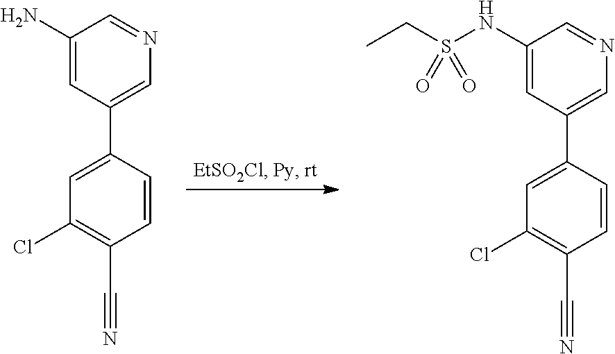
C1=C(C2=CN=CC(N)=C2)C=CC(C#N)=C1Cl.C1=C(C2=CN=CC(NS(CC)(=O)=O)=C2)C=CC(C#N)=C1Cl
